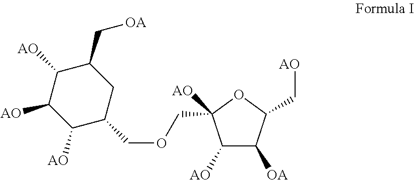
[AO]C1C([OA])C(C[AO])OC1([AO])COCC1C([AO])C([AO])C([AO])C(C[OA])C1
